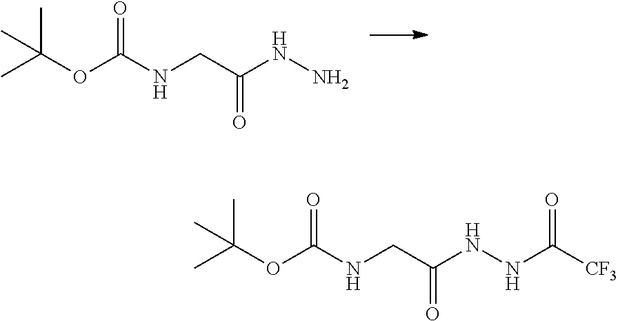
CC(OC(NCC(NN)=O)=O)(C)C.CC(OC(NCC(NNC([CF3])=O)=O)=O)(C)C
